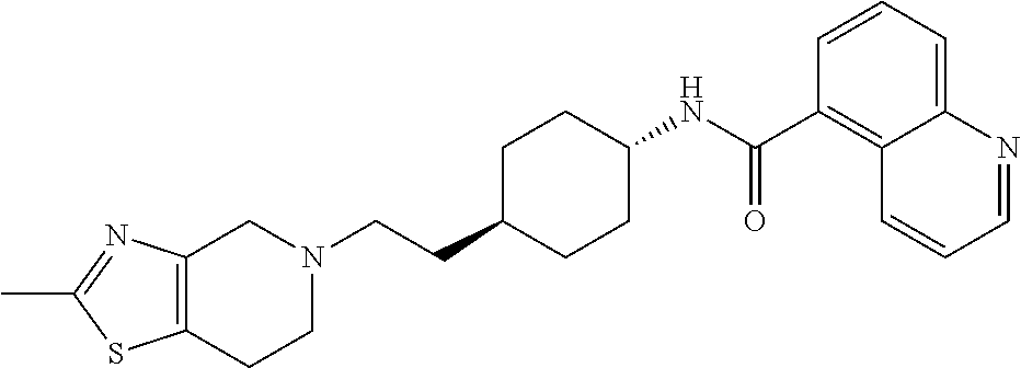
C1(C)=NC2=C(S1)CCN(CCC1CCC(NC(C3=C4C(=CC=C3)N=CC=C4)=O)CC1)C2
